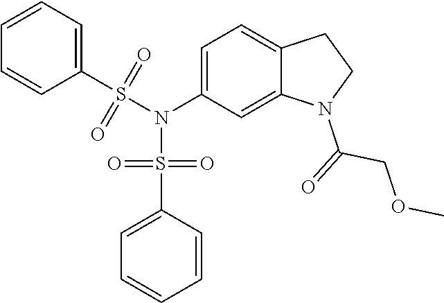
C12=CC(N(S(C3=CC=CC=C3)(=O)=O)S(C3=CC=CC=C3)(=O)=O)=CC=C1CCN2C(=O)COC
